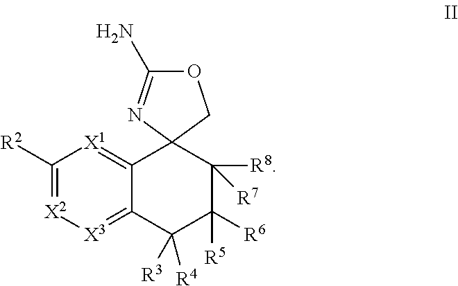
[R2]C1=[X2][X3]=C2C(=[X1]1)C1(C([R8])([R7])C([R6])([R5])C2([R3])[R4])N=C(N)OC1
